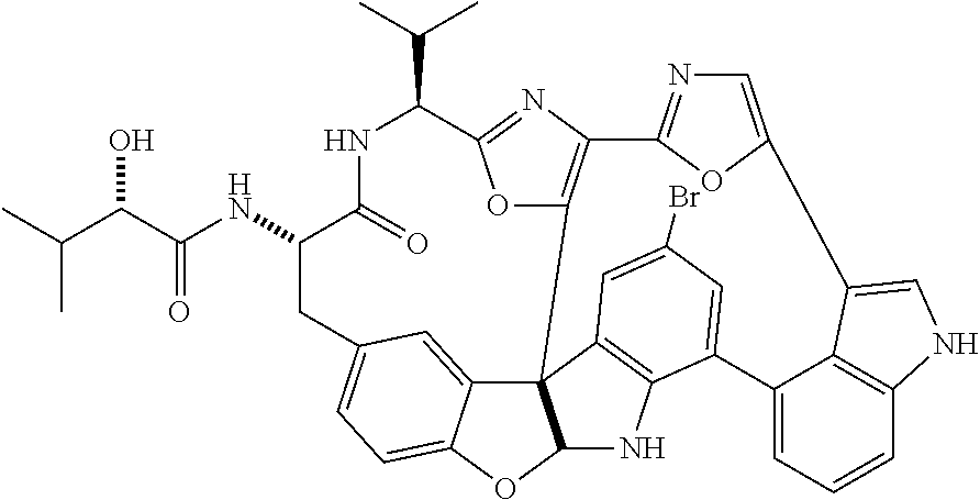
C1(C(C)C)NC(=O)C(NC(C(O)C(C)C)=O)CC2=CC=C3C(=C2)C24C(O3)NC3=C2C=C(Br)C=C3C2=CC=CC3=C2C(=CN3)C2=CN=C(O2)C2=C4OC1=N2
